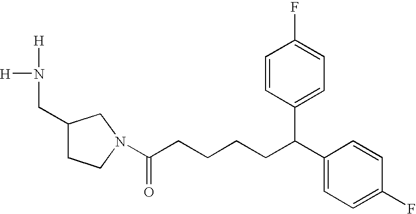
C1(C(CCCCC(=O)N2CCC(CN([H])[H])C2)C2=CC=C(F)C=C2)=CC=C(F)C=C1
